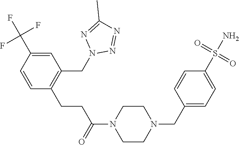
C1=C(C(F)(F)F)C=CC(CCC(N2CCN(CC3=CC=C(S(N)(=O)=O)C=C3)CC2)=O)=C1CN1N=NC(C)=N1
